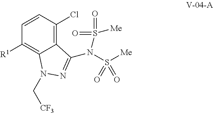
C1=CC(Cl)=C2C(=C1[R1])N(C[CF3])N=C2N(S(=O)(=O)[Me])S(=O)(=O)[Me]
